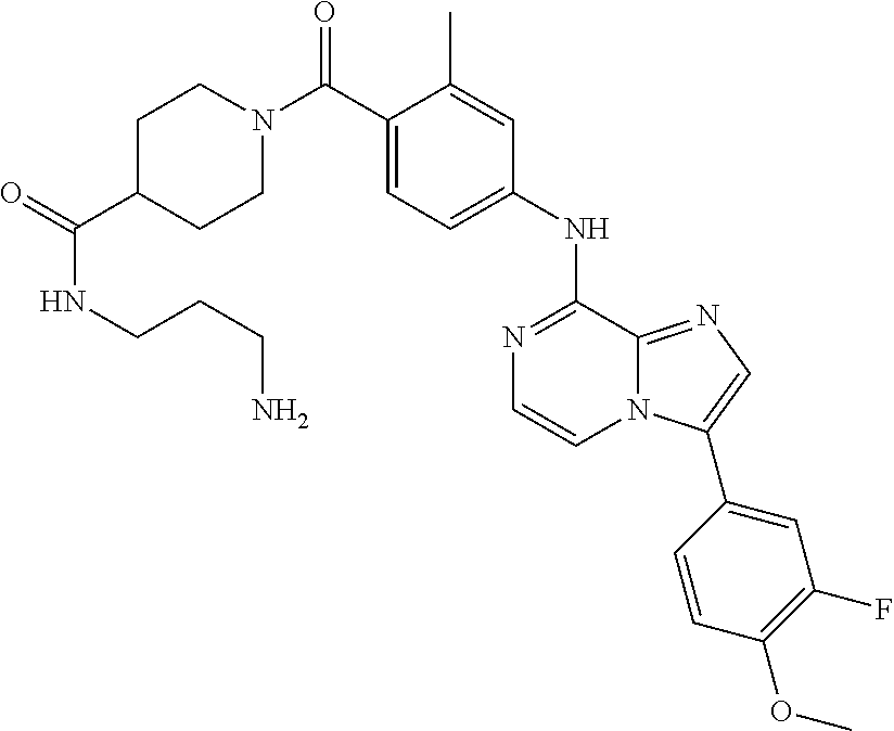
C1(NC2=NC=CN3C2=NC=C3C2=CC(F)=C(OC)C=C2)=CC=C(C(N2CCC(C(=O)NCCCN)CC2)=O)C(C)=C1
